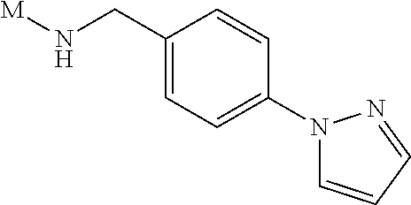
C1(CN[M])=CC=C(N2C=CC=N2)C=C1
